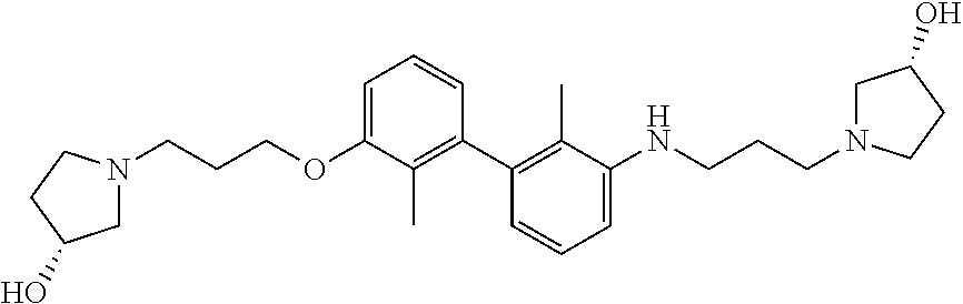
C1(C2=C(C)C(OCCCN3CC(O)CC3)=CC=C2)=C(C)C(NCCCN2CC(O)CC2)=CC=C1
